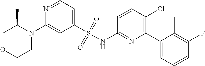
N1=CC=C(S(NC2=NC(C3=CC=CC(F)=C3C)=C(Cl)C=C2)(=O)=O)C=C1N1C(C)COCC1
